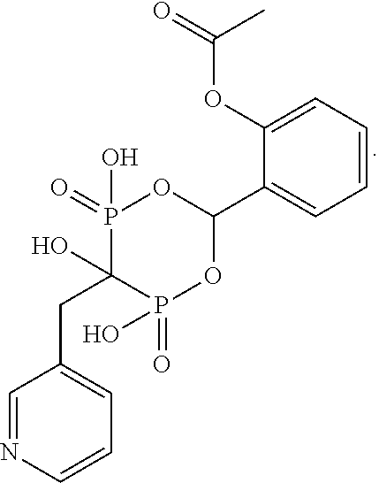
C1=CC=C(OC(C)=O)C(C2OP(O)(=O)C(CC3=CC=CN=C3)(O)P(=O)(O)O2)=C1
